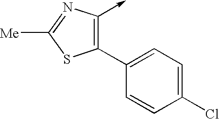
C1(C2=CC=C(Cl)C=C2)=C(->C)N=C([Me])S1
